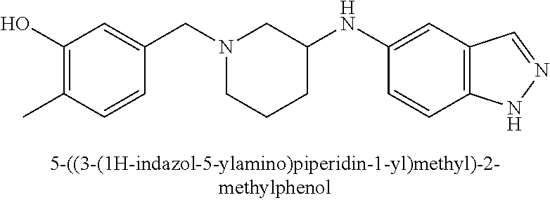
N1(CC2=CC(O)=C(C)C=C2)CCCC(NC2=CC3=C(C=C2)NN=C3)C1
